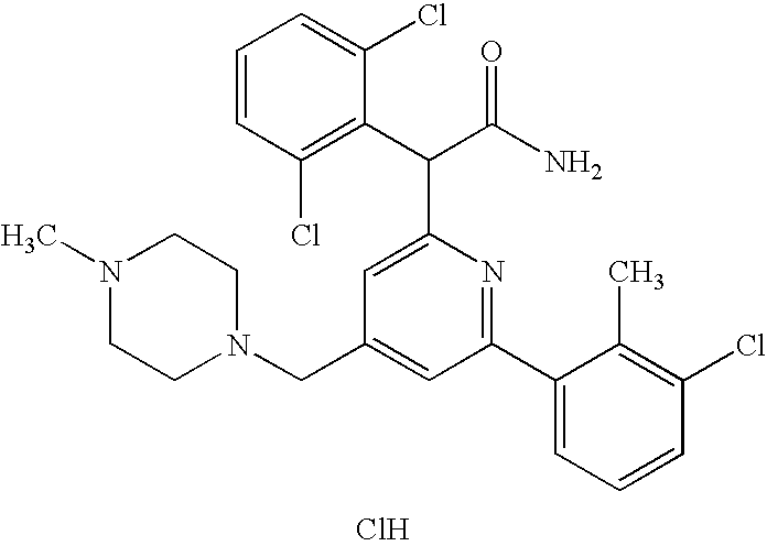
C(C1=CC(C2=CC=CC(Cl)=C2C)=NC(C(C(N)=O)C2=C(Cl)C=CC=C2Cl)=C1)N1CCN(C)CC1.Cl
